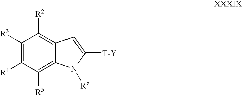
C1([R3])=C([R4])C([R5])=C2C(=C1[R2])C=C([T-Y])N2[Rz]
